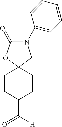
C1C2(CCC(C([H])=O)C1)CN(C1=CC=CC=C1)C(=O)O2
